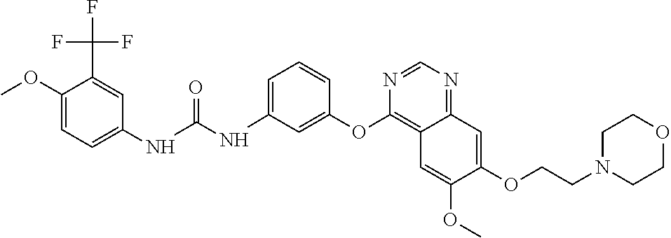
C1(OC)=CC=C(NC(NC2=CC=CC(OC3=C4C(=NC=N3)C=C(OCCN3CCOCC3)C(OC)=C4)=C2)=O)C=C1C(F)(F)F
